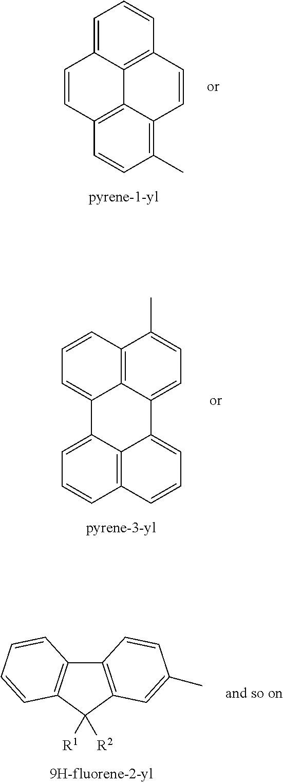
C1=C2C3=C(C=C1)C=CC1=C(C)C=CC(=C31)C=C2.C12=C3C(=CC=C1C)C1=CC=CC4=C1C(=CC=C4)C3=CC=C2.C12=C(C([R1])([R2])C3=C1C=CC=C3)C=C(C)C=C2
